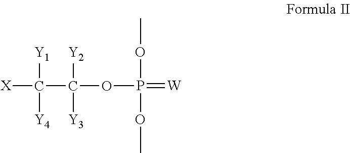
[Y1]C([Y4])(C(OP(=[W])(OC)OC)([Y2])[Y3])[X]
